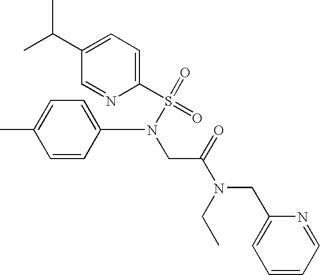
CC(C1=CC=C(S(N(CC(=O)N(CC2=CC=CC=N2)CC)C2=CC=C(C)C=C2)(=O)=O)N=C1)C
